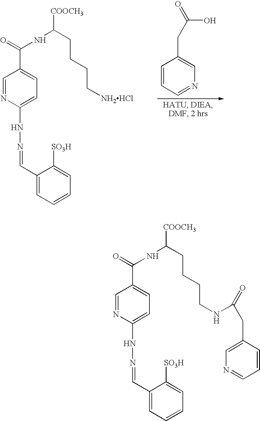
C1=CC=NC=C1CC(O)=O.C1(C=NNC2=CC=C(C(=O)NC(CCCC[NH2HCl])[COOCH3])C=N2)=CC=CC=C1[SO3H].C1(C=NNC2=CC=C(C(=O)NC(CCCCNC(CC3=CN=CC=C3)=O)[COOCH3])C=N2)=CC=CC=C1[SO3H]
